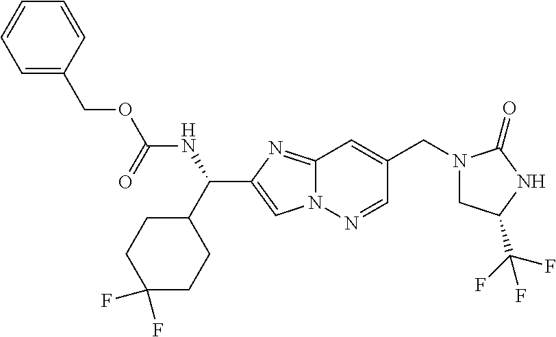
C1(F)(F)CCC(C(NC(OCC2=CC=CC=C2)=O)C2=CN3C(=N2)C=C(CN2CC(C(F)(F)F)NC2=O)C=N3)CC1
